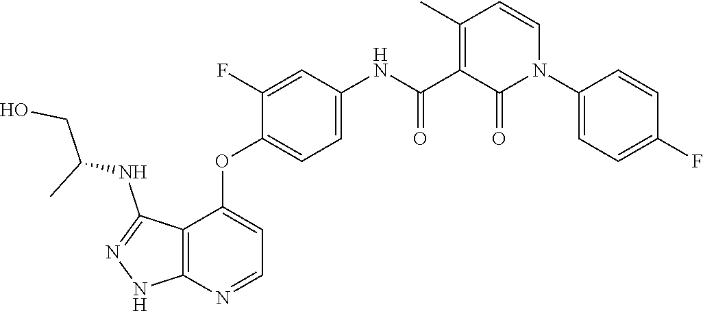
C1(OC2=CC=NC3=C2C(NC(CO)C)=NN3)=CC=C(NC(C2=C(C)C=CN(C3=CC=C(F)C=C3)C2=O)=O)C=C1F
